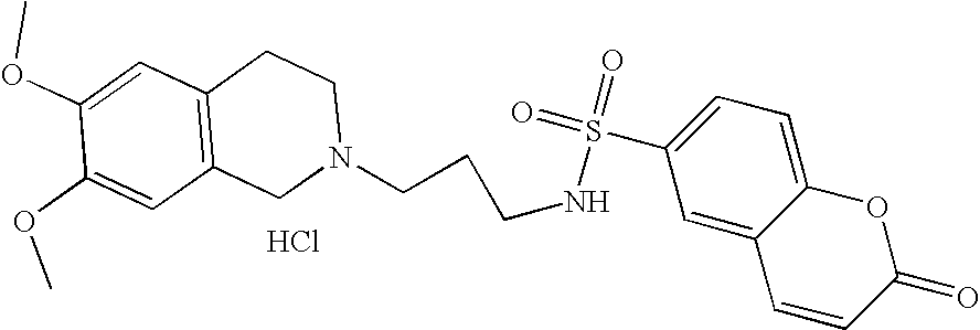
C1(OC)=CC2=C(C=C1OC)CN(CCCNS(C1=CC=C3C(=C1)C=CC(=O)O3)(=O)=O)CC2.Cl
